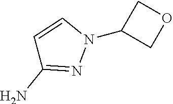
N1(C2COC2)C=CC(N)=N1
